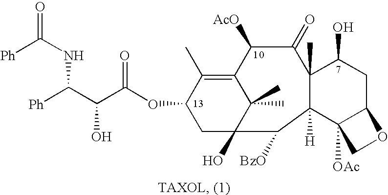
[Ph]C(NC(C(C(OC1CC2(O)C(C)(C)C(=C1C)C([AcO])C(=O)C1(C)C([H])(C2[BzO])C2([OAc])C(CC1O)OC2)=O)O)[Ph])=O
